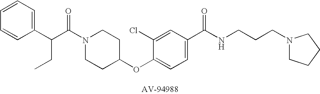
C(C(N1CCC(OC2=CC=C(C(NCCCN3CCCC3)=O)C=C2Cl)CC1)=O)(C1=CC=CC=C1)CC
